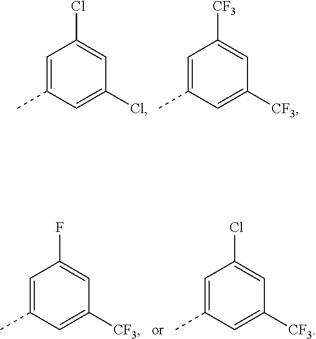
C1=C(C)C=C(Cl)C=C1Cl.C1=C(C)C=C([CF3])C=C1[CF3].C1=C(C)C=C([CF3])C=C1F.C1=C(C)C=C([CF3])C=C1Cl
